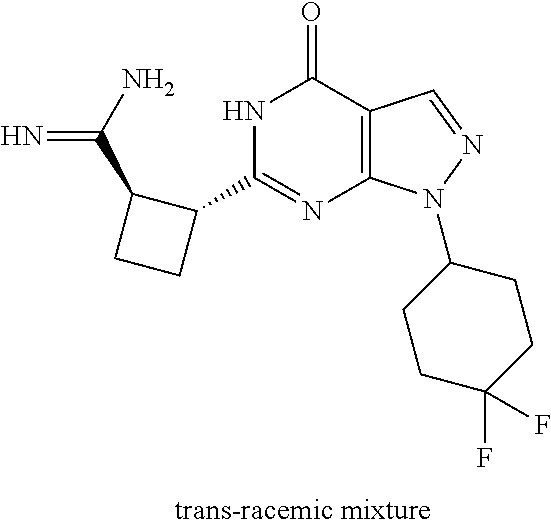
N1C(C2C(C(N)=N)CC2)=NC2=C(C1=O)C=NN2C1CCC(F)(F)CC1
